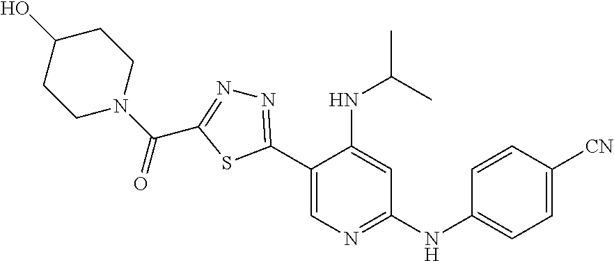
N1=C(C2=CN=C(NC3=CC=C([CN])C=C3)C=C2NC(C)C)SC(C(N2CCC(O)CC2)=O)=N1
